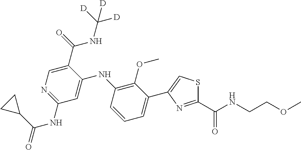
C1(C2=CSC(C(NCCOC)=O)=N2)=CC=CC(NC2=CC(NC(=O)C3CC3)=NC=C2C(=O)NC([D])([D])[D])=C1OC
